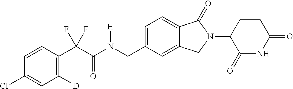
C1=CC(C(C(N(CC2=CC=C3C(=C2)CN(C2C(=O)NC(=O)CC2)C3=O)[H])=O)(F)F)=C([D])C=C1Cl
